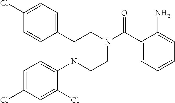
C1(C2=CC=C(Cl)C=C2)N(C2=CC=C(Cl)C=C2Cl)CCN(C(C2=CC=CC=C2N)=O)C1
